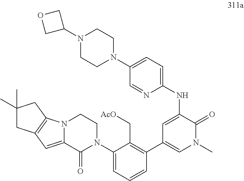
N12C(=CC3=C1CC(C)(C)C3)C(=O)N(C1=CC=CC(C3=CN(C)C(=O)C(NC4=CC=C(N5CCN(C6COC6)CC5)C=N4)=C3)=C1C[AcO])CC2
